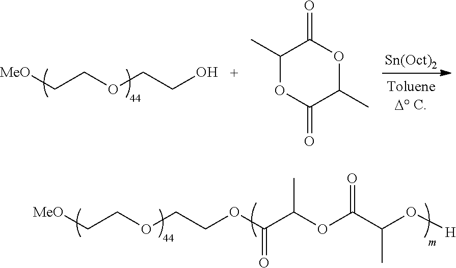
[MeO]CCOCCO.C1(C)OC(=O)C(C)OC1=O.[MeO]CCOCCOC(C(OC(C(O[H])C)=O)C)=O
